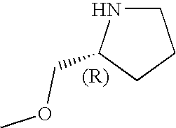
C1NC(COC)CC1
